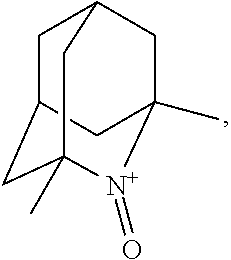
C1C2CC3(C)[N+](=O)C(C)(CC1C3)C2
